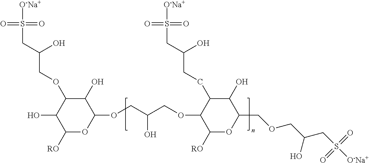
C1([RO])OC(OCC(COC2C([RO])OC(COCC(CS([O-Na+])(=O)=O)O)C(O)C2CCC(CS([O-Na+])(=O)=O)O)O)C(O)C(OCC(O)CS([O-Na+])(=O)=O)C1O
